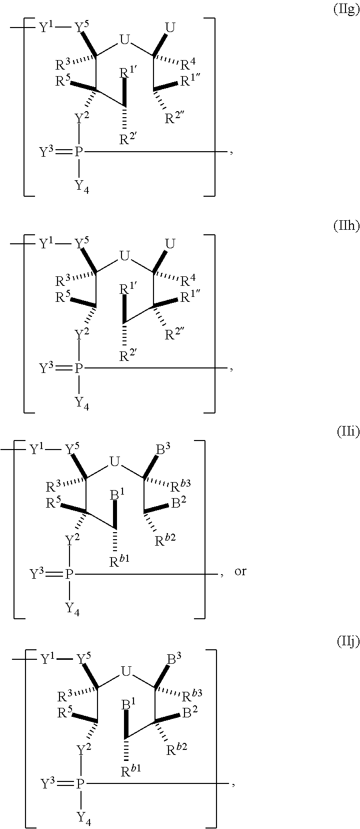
C(C(C([R1])[R2])([R5])[Y2]P([Y4])(C)=[Y3])([U]C(C([R2])[R1])([R4])[U])([R3])[Y5][Y1]C.C(C([R5])[Y2]P([Y4])(C)=[Y3])([U]C(C(C([R1])[R2])([R2])[R1])([R4])[U])([R3])[Y5][Y1]C.C(C([R5])[Y2]P([Y4])(C)=[Y3])([U]C(C(C([B1])[Rb1])([Rb2])[B2])([Rb3])[B3])([R3])[Y5][Y1]C.C(C(C([B1])[Rb1])([R5])[Y2]P([Y4])(C)=[Y3])([U]C(C([Rb2])[B2])([Rb3])[B3])([R3])[Y5][Y1]C
